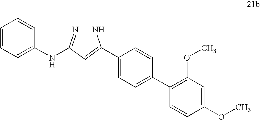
C1(C2=CC(NC3=CC=CC=C3)=NN2)=CC=C(C2=C(OC)C=C(OC)C=C2)C=C1
